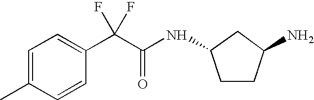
C1=C(C)C=CC(C(C(NC2CCC(N)C2)=O)(F)F)=C1
